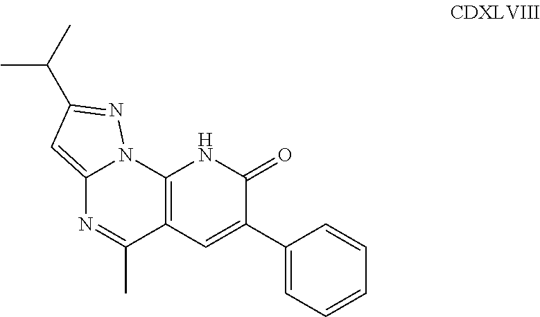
C12=CC(C(C)C)=NN1C1=C(C(C)=N2)C=C(C2=CC=CC=C2)C(=O)N1
